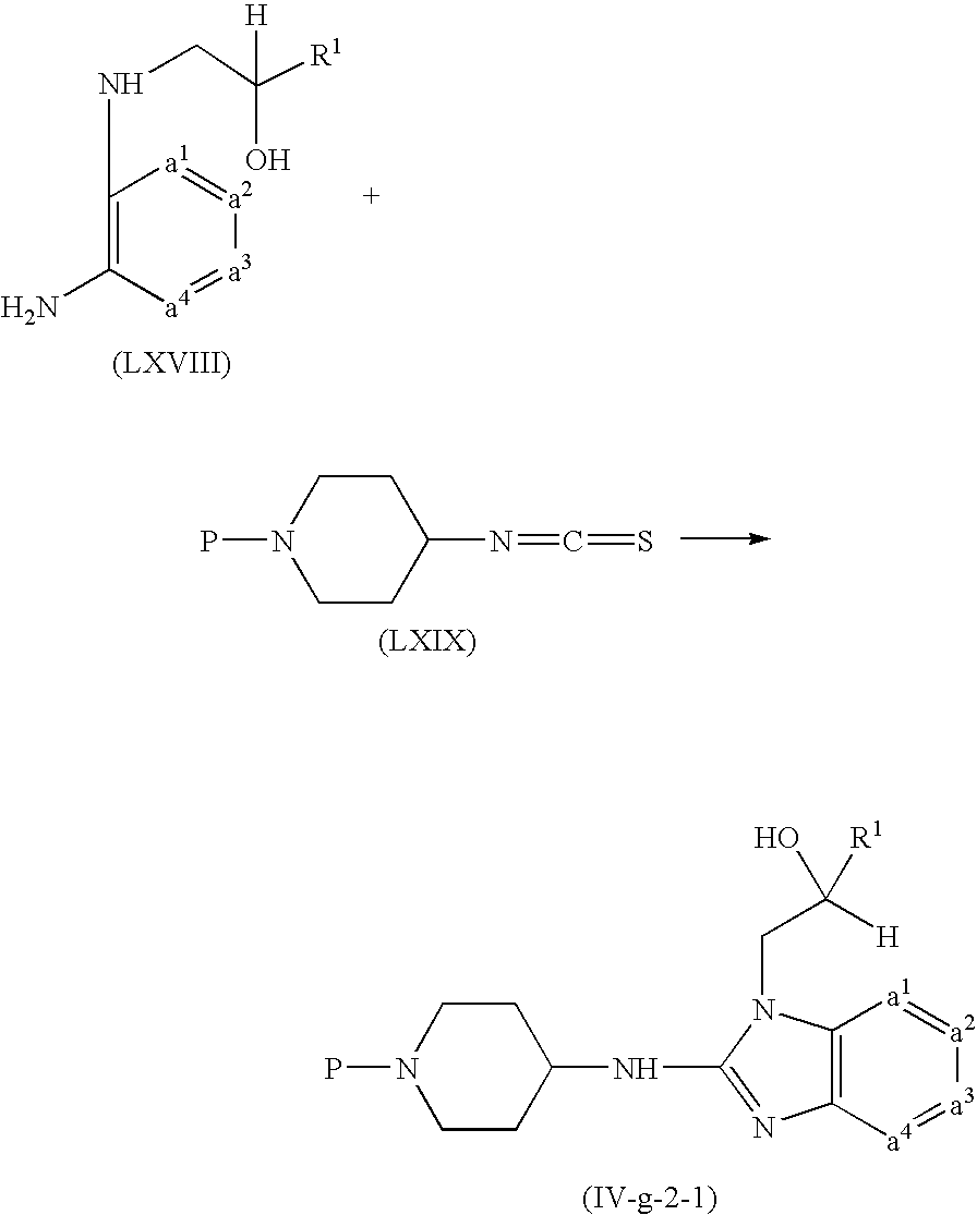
C1(NCC([R1])([H])O)=C(N)[a4]=[a3][a2]=[a1]1.C1CC(N=C=S)CCN1P.C12=C([a4]=[a3][a2]=[a1]1)N=C(NC1CCN(P)CC1)N2CC([H])(O)[R1]
